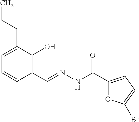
C1=C(CC=C)C(O)=C(C=NNC(C2=CC=C(Br)O2)=O)C=C1
